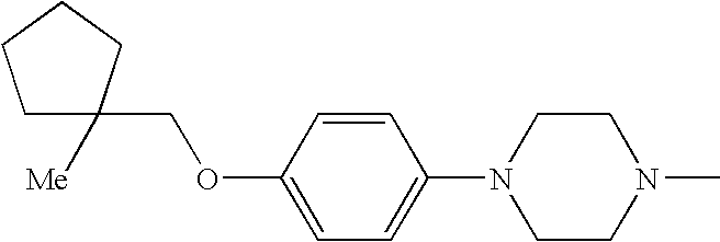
C1=CC(OCC2([Me])CCCC2)=CC=C1N1CCN(C)CC1
